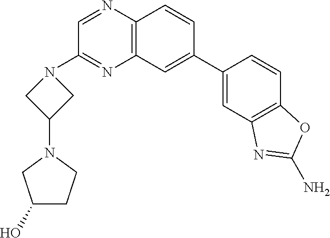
C12=C(C=CC(C3=CC4=C(C=C3)OC(N)=N4)=C1)N=CC(N1CC(N3CCC(O)C3)C1)=N2
